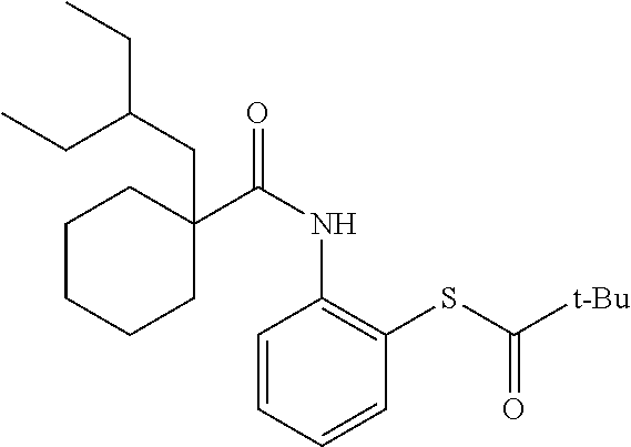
C1C(CC(CC)CC)(C(NC2=C(SC([t-Bu])=O)C=CC=C2)=O)CCCC1
